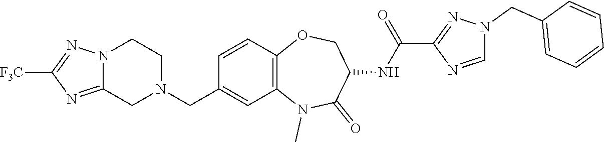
C12=C(C=CC(CN3CCN4C(=NC([F3C])=N4)C3)=C1)OCC(NC(C1=NN(CC3=CC=CC=C3)C=N1)=O)C(=O)N2C
